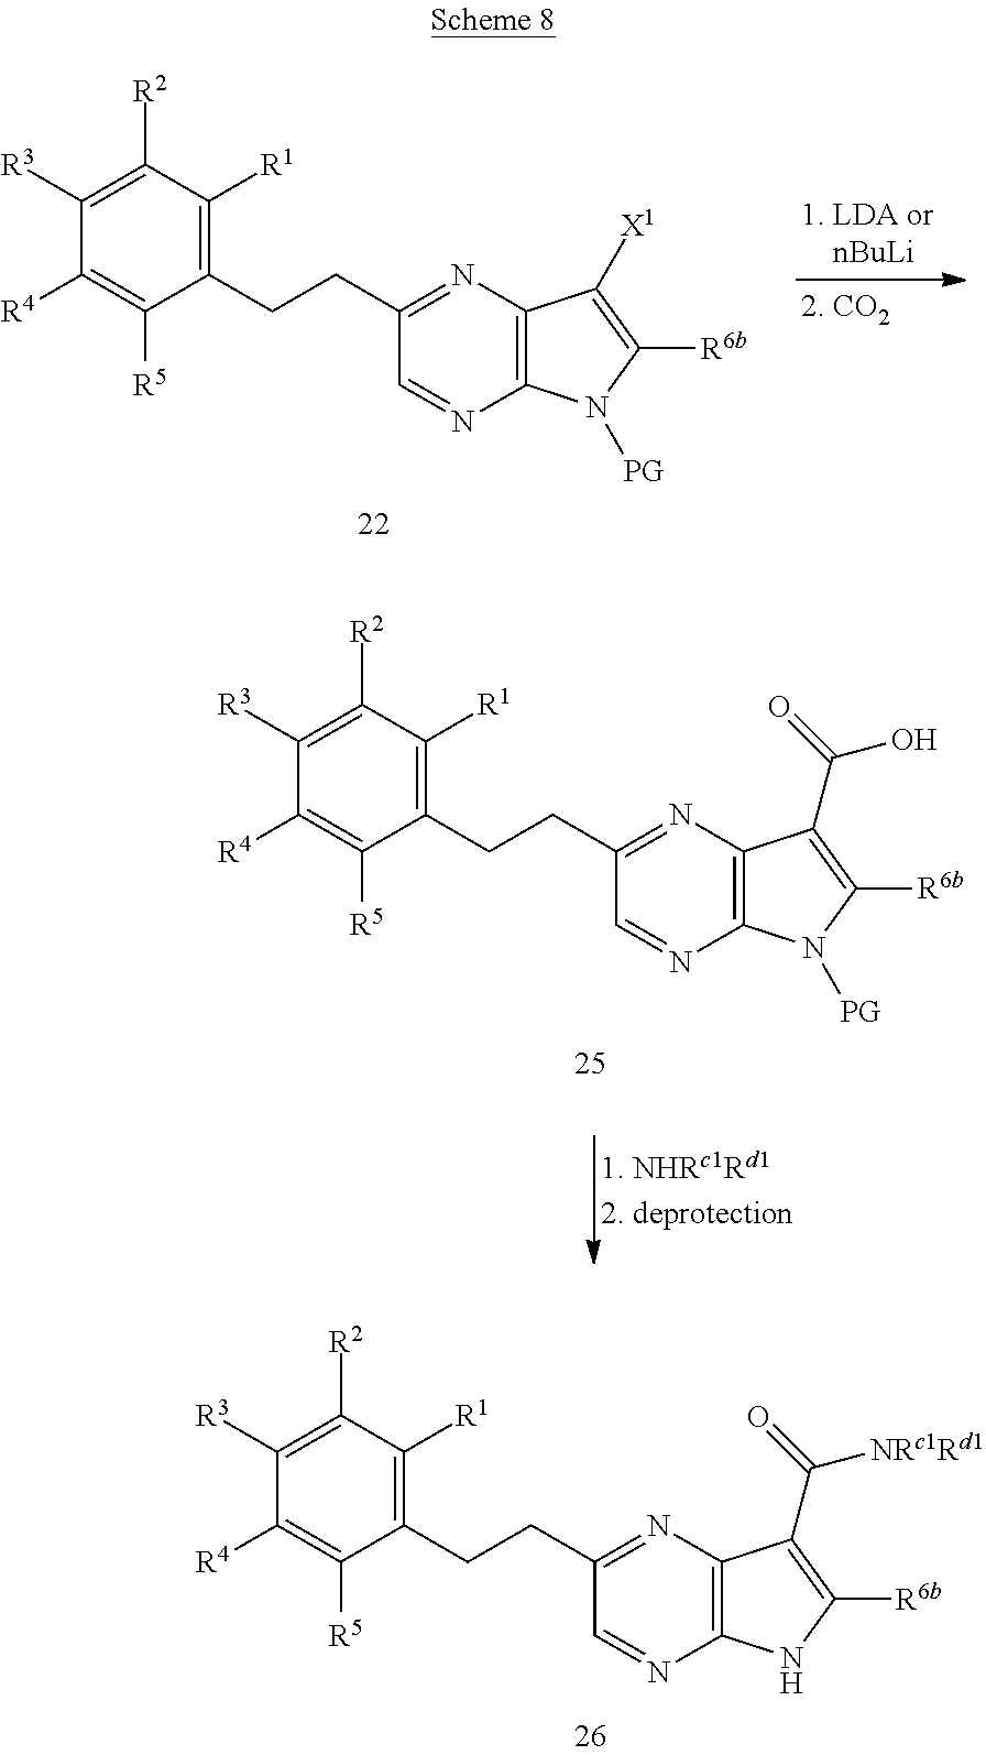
C1(CCC2=NC3=C(N=C2)N([PG])C([R6b])=C3C(=O)O)=C([R1])C([R2])=C([R3])C([R4])=C1[R5].C1(CCC2=NC3=C(N=C2)N([PG])C([R6b])=C3[X1])=C([R1])C([R2])=C([R3])C([R4])=C1[R5].C1(CCC2=NC3=C(N=C2)NC([R6b])=C3C(=O)[NRc1Rd1])=C([R1])C([R2])=C([R3])C([R4])=C1[R5]
